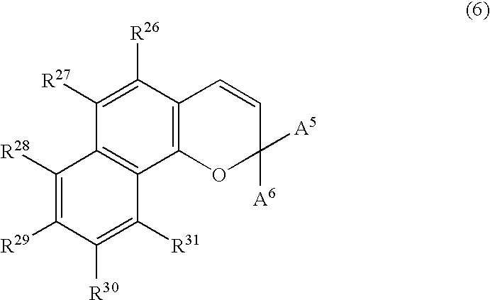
C1([R27])=C([R26])C2=C(C3=C1C([R28])=C([R29])C([R30])=C3[R31])OC([A6])([A5])C=C2
